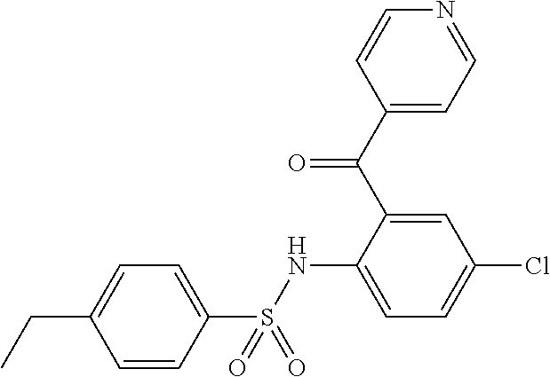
C1(C(C2=CC(Cl)=CC=C2NS(C2=CC=C(CC)C=C2)(=O)=O)=O)=CC=NC=C1
